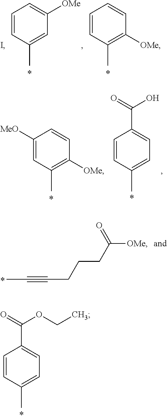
C1=CC(C)=CC([OMe])=C1.C1=CC(C)=C([OMe])C=C1.CC#CCCCC([OMe])=O.C1=CC(C)=CC=C1C(=O)OCC.C1([MeO])=CC(C)=C([OMe])C=C1.C1=CC(C)=CC=C1C(=O)O
